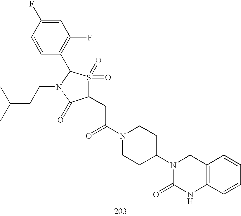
C1(CC(N2CCC(N3C(=O)NC4=C(C3)C=CC=C4)CC2)=O)S(=O)(=O)C(C2=C(F)C=C(F)C=C2)N(CCC(C)C)C1=O
